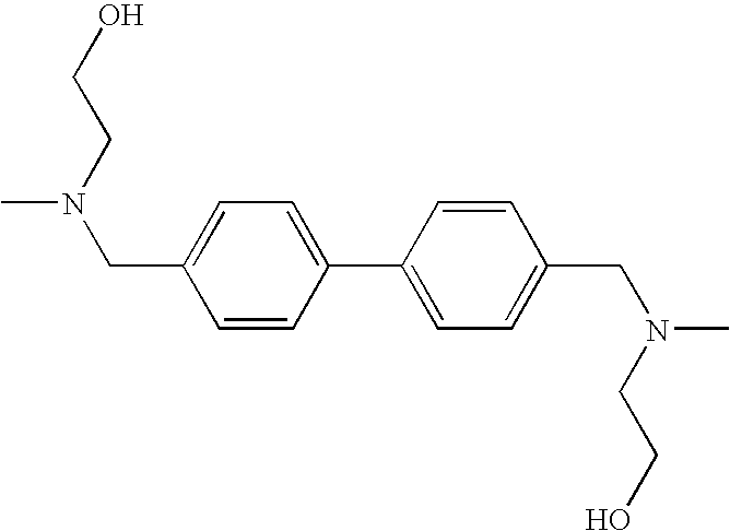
C1=CC(C2=CC=C(CN(CCO)C)C=C2)=CC=C1CN(CCO)C
